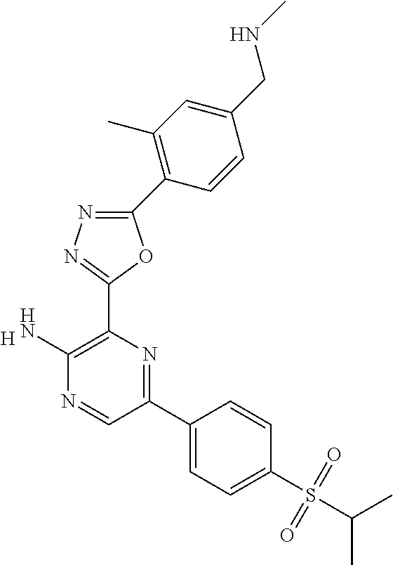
[H].C1(N)=C(C2=NN=C(C3=C(C)C=C(CNC)C=C3)O2)N=C(C2=CC=C(S(C(C)C)(=O)=O)C=C2)C=N1
